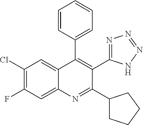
C1(Cl)=C(F)C=C2C(=C1)C(C1=CC=CC=C1)=C(C1=NN=NN1)C(C1CCCC1)=N2
